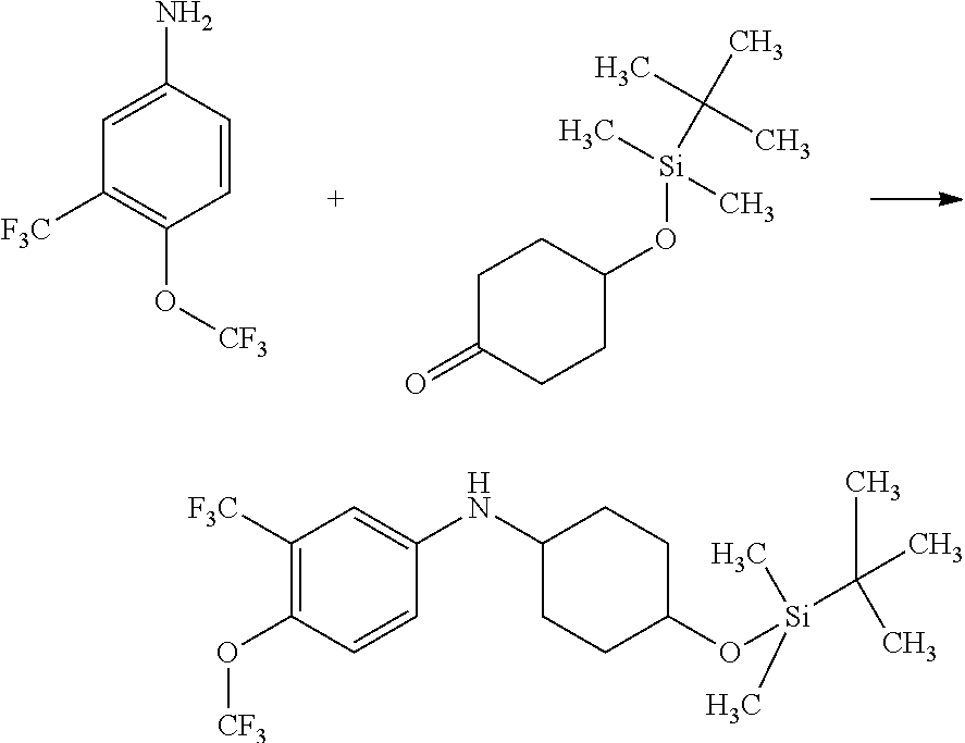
C1=CC(N)=CC([F3C])=C1O[CF3].C1C(=O)CCC(O[Si](C)(C(C)(C)C)C)C1.C1([F3C])=C(O[CF3])C=CC(NC2CCC(O[Si](C)(C)C(C)(C)C)CC2)=C1
